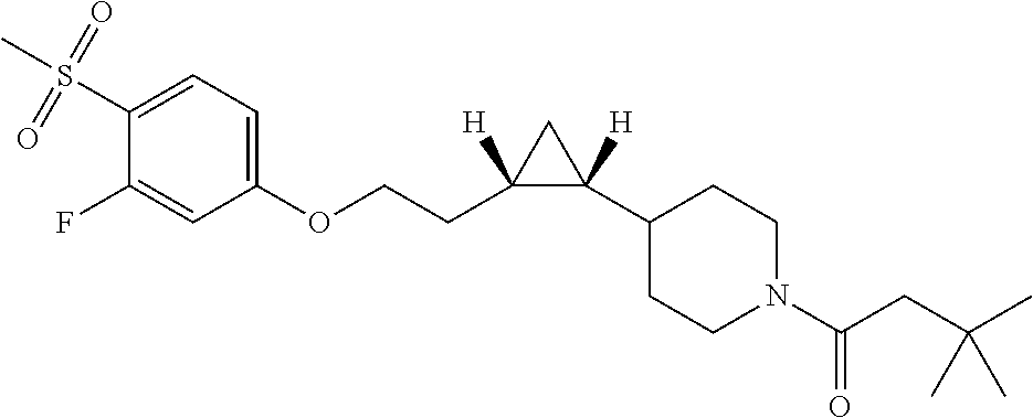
C1(F)=CC(OCCC2([H])C(C3CCN(C(CC(C)(C)C)=O)CC3)([H])C2)=CC=C1S(=O)(=O)C
